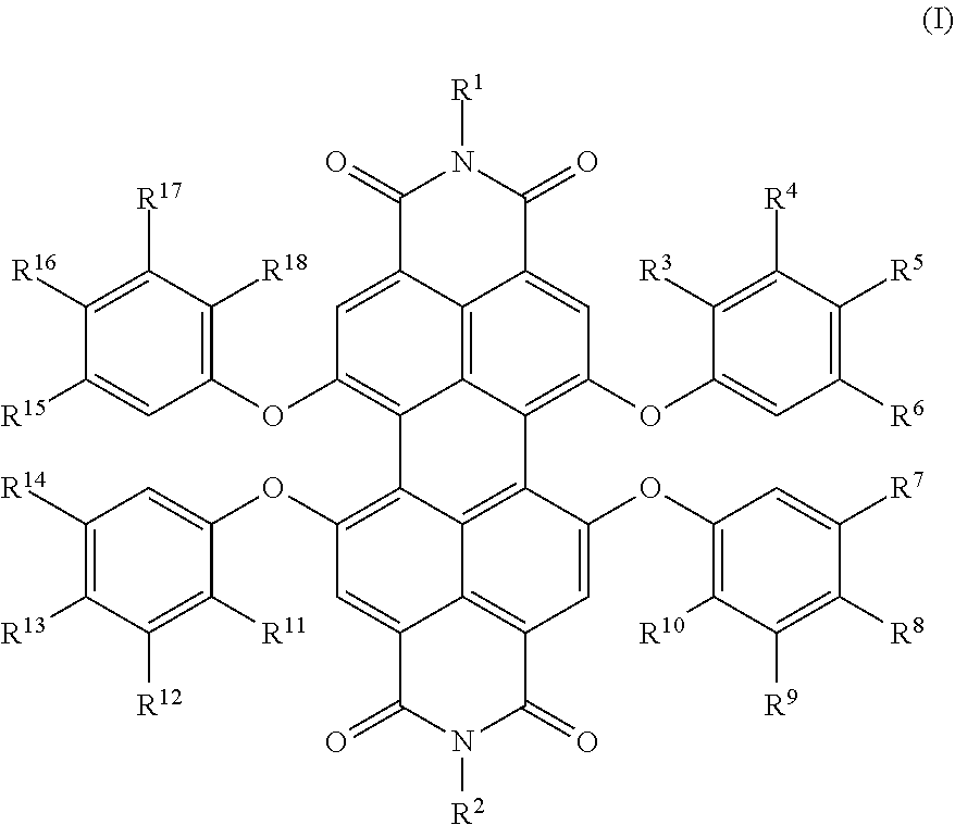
C1(OC2=C3C4=C5C(=C2)C(=O)N([R1])C(=O)C5=CC(OC2=CC([R6])=C([R5])C([R4])=C2[R3])=C4C2=C4C5=C(C=C2OC2=C([R10])C([R9])=C([R8])C([R7])=C2)C(=O)N([R2])C(=O)C5=CC(OC2=CC([R14])=C([R13])C([R12])=C2[R11])=C34)=C([R18])C([R17])=C([R16])C([R15])=C1
